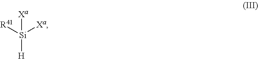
[Si]([H])([R41])([Xa])[Xa]
